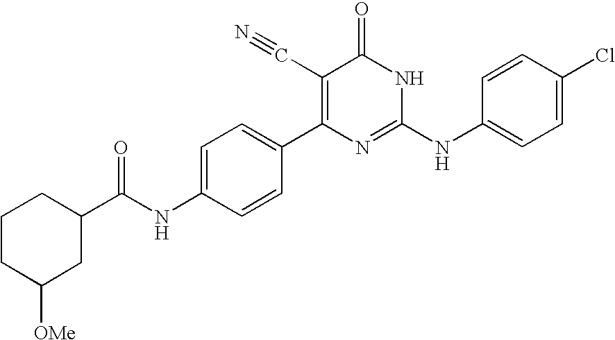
C1=CC(C2=C(C#N)C(=O)NC(NC3=CC=C(Cl)C=C3)=N2)=CC=C1NC(C1CCCC([OMe])C1)=O
